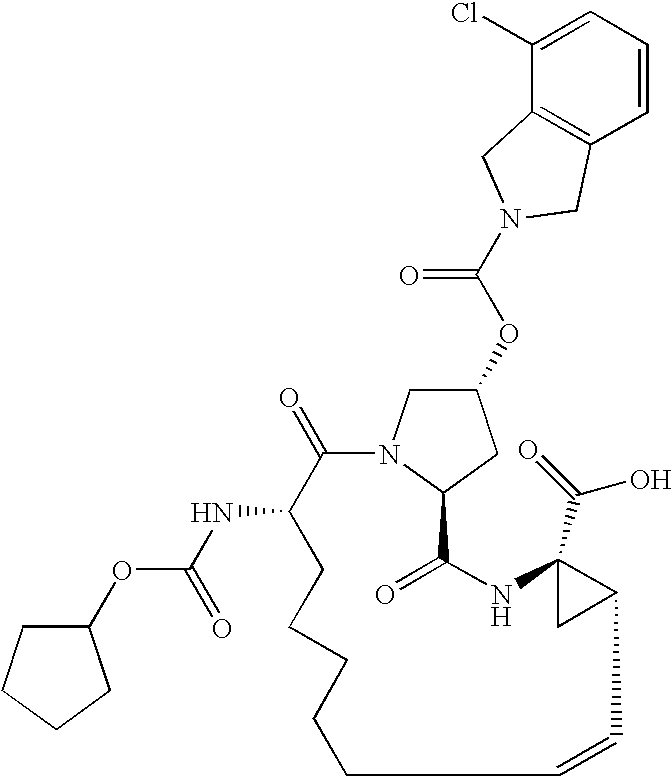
C1=CC=C(Cl)C2=C1CN(C(OC1CN3C(C1)C(=O)NC1(C(=O)O)CC1C=CCCCCCC(NC(OC1CCCC1)=O)C3=O)=O)C2
